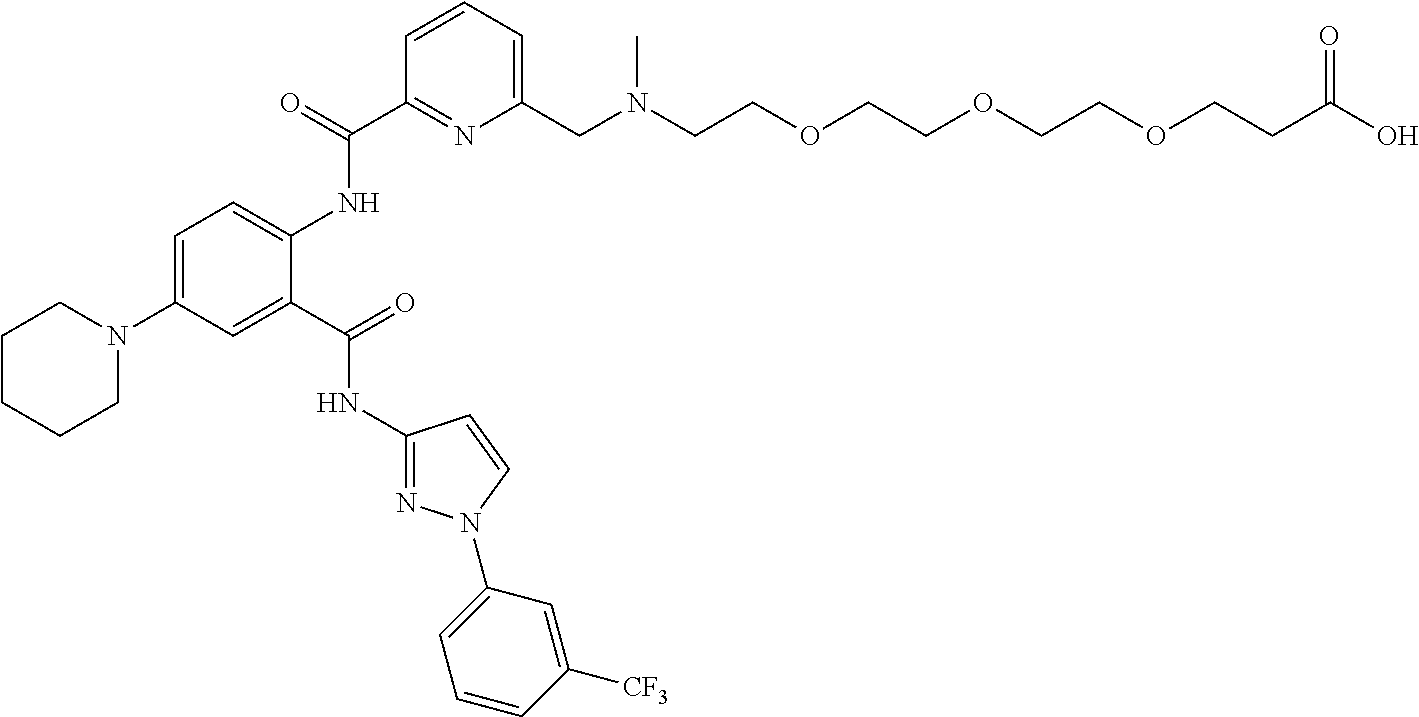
C1(NC(C2=CC(N3CCCCC3)=CC=C2NC(C2=NC(CN(CCOCCOCCOCCC(O)=O)C)=CC=C2)=O)=O)=NN(C2=CC=CC([CF3])=C2)C=C1
